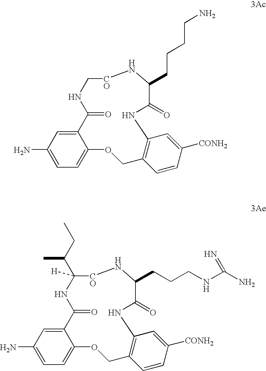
C12=CC(N)=CC=C1OCC1=C(C=C([CONH2])C=C1)NC(=O)C(CCCCN)N[CO]CNC2=O.C12=CC(N)=CC=C1OCC1=C(C=C([CONH2])C=C1)NC(=O)C(CCCNC(N)=N)N[CO]C(C(CC)C)([H])NC2=O
